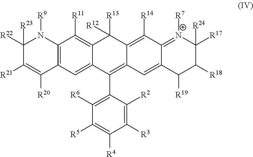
C1([R22])([R23])C([R21])=C([R20])C2=C(N1[R9])C([R11])=C1C(=C2)C(C2=C([R6])C([R5])=C([R4])C([R3])=C2[R2])=C2C(=C([R14])C3=[N+]([R7])C([R17])([R24])C([R18])C([R19])C3=C2)C1([R13])[R12]
